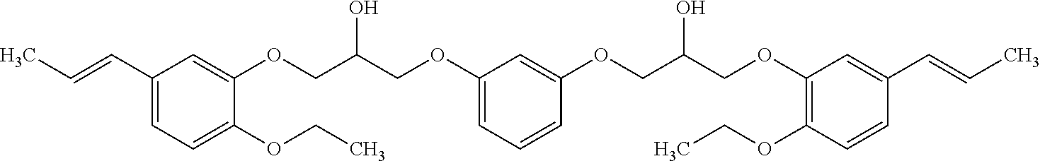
C1=C(C=CC)C=C(OCC(COC2=CC=CC(OCC(COC3=C(OCC)C=CC(C=CC)=C3)O)=C2)O)C(OCC)=C1
